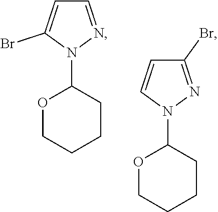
C1=C(Br)N(C2OCCCC2)N=C1.C1=CN(C2OCCCC2)N=C1Br
